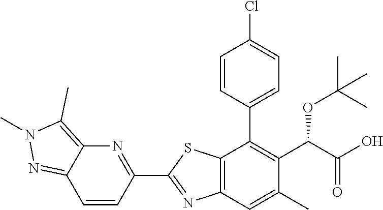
C1(C2=NC3=C(S2)C(C2=CC=C(Cl)C=C2)=C(C(OC(C)(C)C)C(=O)O)C(C)=C3)=NC2=C(C)N(C)N=C2C=C1
